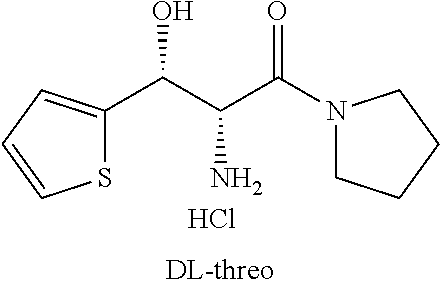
C(C(C(N1CCCC1)=O)N)(O)C1=CC=CS1.Cl
